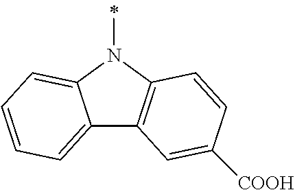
C12=CC=CC=C1N(C)C1=C2C=C([COOH])C=C1
